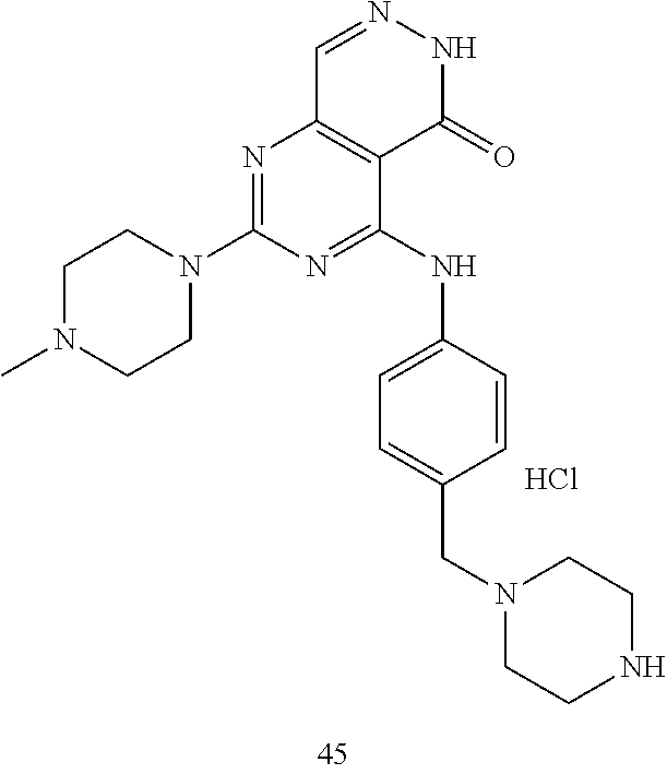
C1=NNC(=O)C2=C1N=C(N1CCN(C)CC1)N=C2NC1=CC=C(CN2CCNCC2)C=C1.Cl
